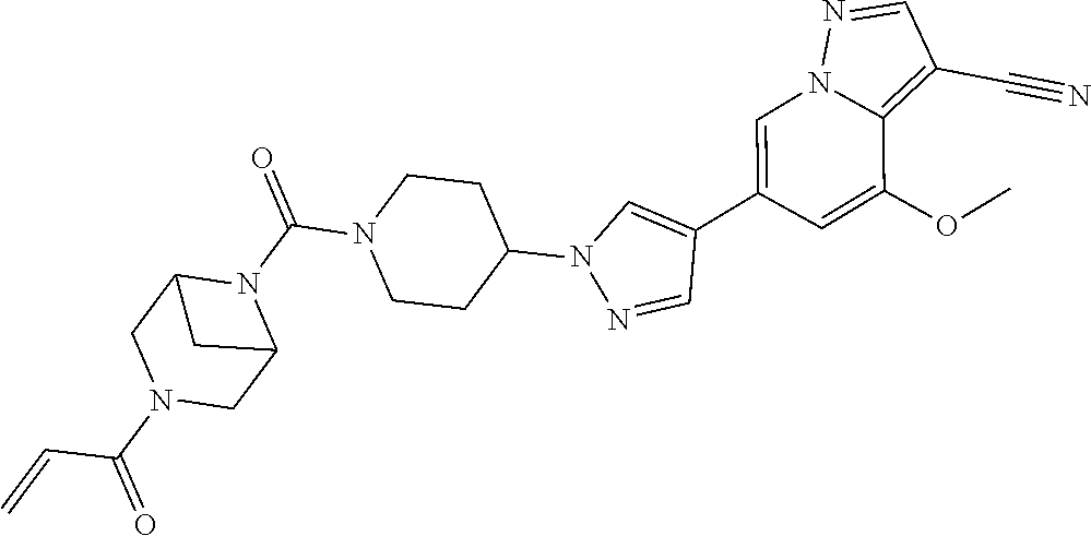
C1=C(C2=CN(C3CCN(C(N4C5CN(C(=O)C=C)CC4C5)=O)CC3)N=C2)C=C(OC)C2=C(C#N)C=NN12
